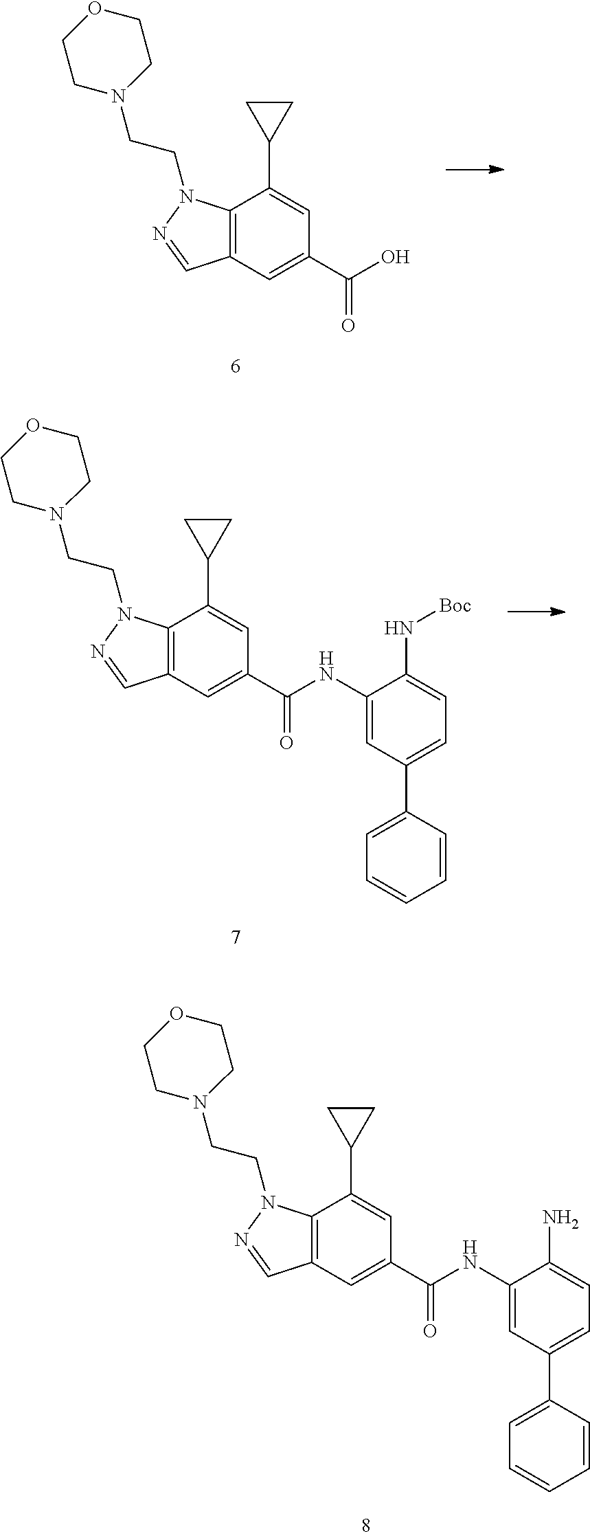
C12=C(C=C(C(NC3=CC(C4=CC=CC=C4)=CC=C3N)=O)C=C1C1CC1)C=NN2CCN1CCOCC1.C12=C(C=C(C(O)=O)C=C1C1CC1)C=NN2CCN1CCOCC1.C12=C(C=C(C(NC3=CC(C4=CC=CC=C4)=CC=C3N[Boc])=O)C=C1C1CC1)C=NN2CCN1CCOCC1
